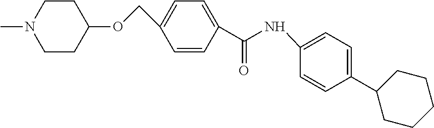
C1=CC(C(NC2=CC=C(C3CCCCC3)C=C2)=O)=CC=C1COC1CCN(C)CC1
